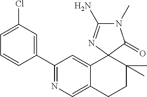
C1=CC(C2=NC=C3C(=C2)C2(C(C)(C)CC3)C(=O)N(C)C(N)=N2)=CC(Cl)=C1
